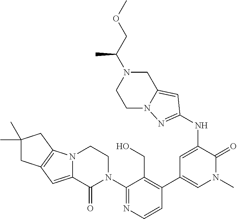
C1=CN=C(N2CCN3C(=CC4=C3CC(C)(C)C4)C2=O)C(CO)=C1C1=CN(C)C(=O)C(NC2=NN3CCN(C(COC)C)CC3=C2)=C1
